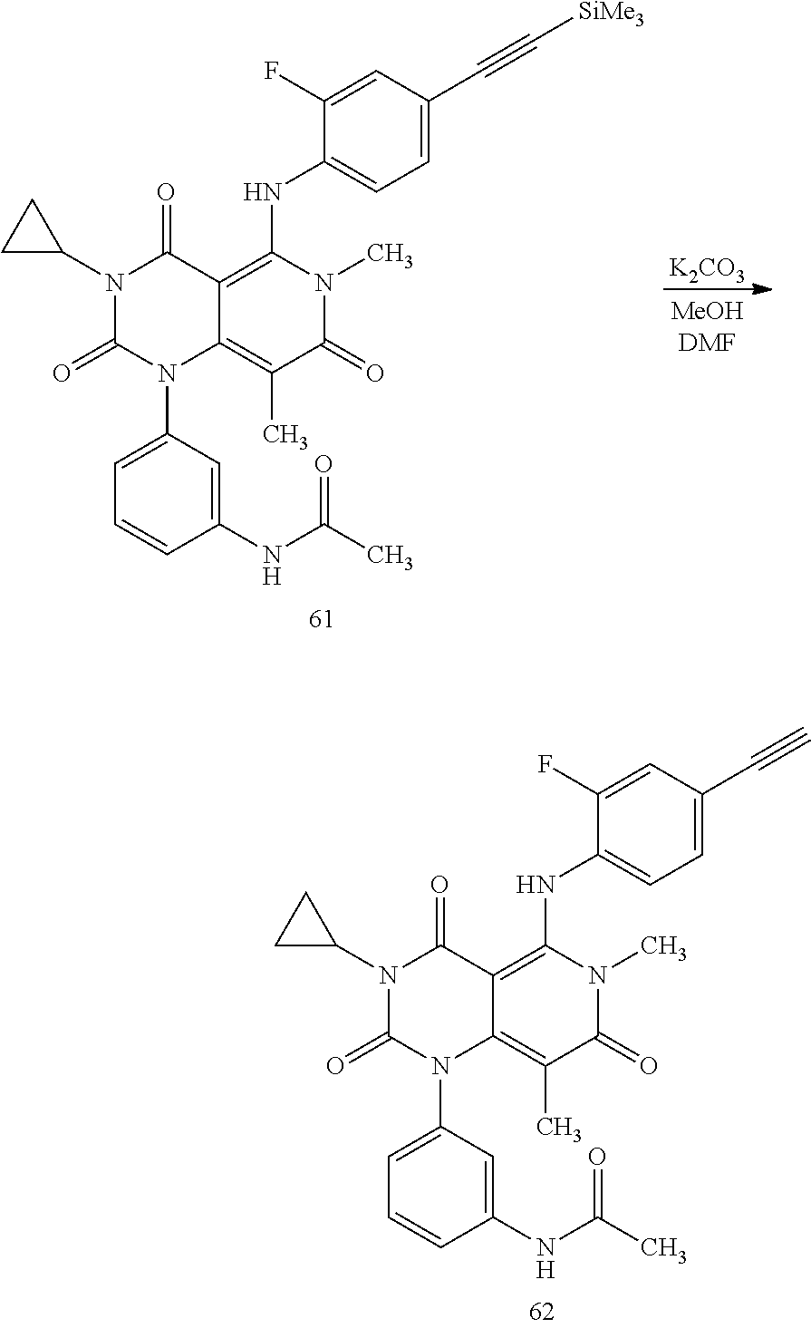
C1(N2C(=O)C3=C(NC4=CC=C(C#C)C=C4F)N(C)C(=O)C(C)=C3N(C3=CC=CC(NC(C)=O)=C3)C2=O)CC1.C1(N2C(=O)C3=C(NC4=CC=C(C#C[SiMe3])C=C4F)N(C)C(=O)C(C)=C3N(C3=CC=CC(NC(C)=O)=C3)C2=O)CC1.[K2CO3]
